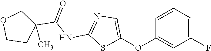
C1(C(NC2=NC=C(OC3=CC(F)=CC=C3)S2)=O)(C)COCC1
